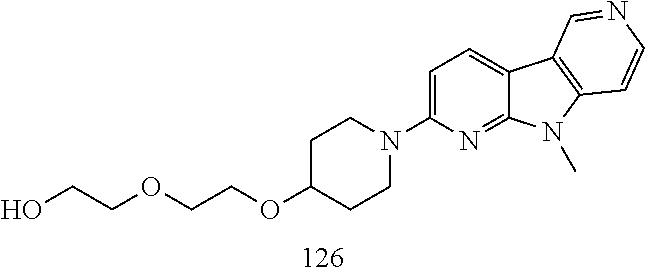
O(CCOCCO)C1CCN(C2=CC=C3C(=N2)N(C)C2=C3C=NC=C2)CC1
